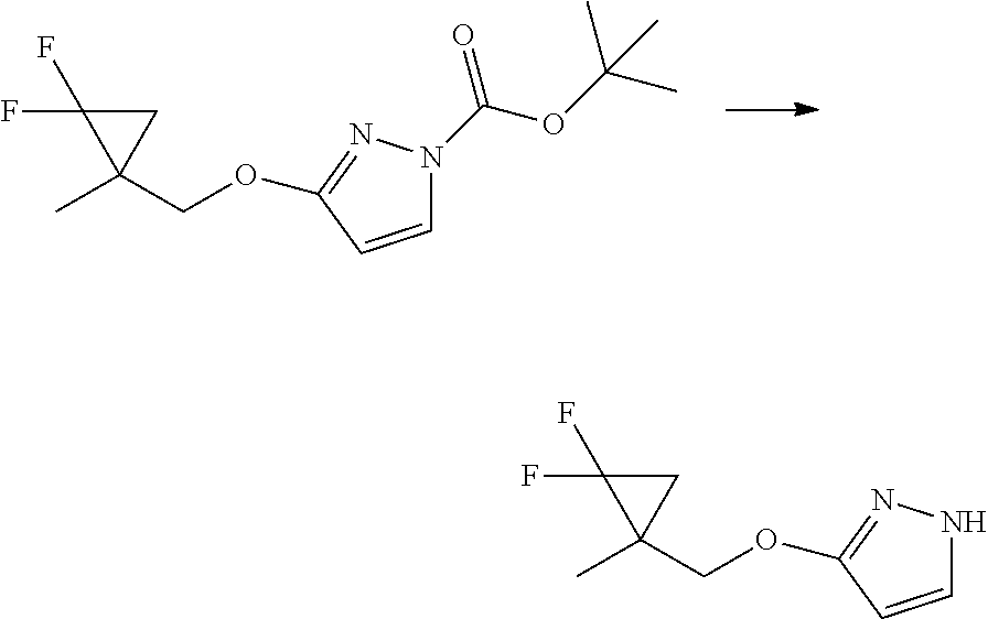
C1=CC(OCC2(C)CC2(F)F)=NN1C(OC(C)(C)C)=O.C1=CC(OCC2(C)CC2(F)F)=NN1
